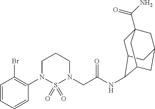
C1=CC=CC(N2S(=O)(=O)N(CC(NC3C4CC5(C(N)=O)CC(CC3C5)C4)=O)CCC2)=C1Br
